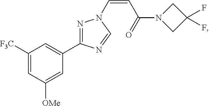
C1([F3C])=CC([OMe])=CC(C2=NN(C=CC(=O)N3CC(F)(F)C3)C=N2)=C1
